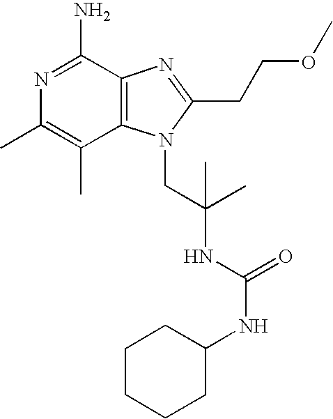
N1=C(N)C2=C(C(C)=C1C)N(CC(C)(C)NC(=O)NC1CCCCC1)C(CCOC)=N2
